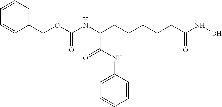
C(CCCCCC(NO)=O)(NC(OCC1=CC=CC=C1)=O)C(NC1=CC=CC=C1)=O
